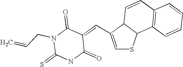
C12C(C=C3C(=O)N(CC=C)C(=S)NC3=O)=CSC1C1=C(C=C2)C=CC=C1
